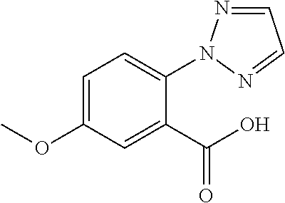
C1=C(OC)C=C(C(O)=O)C(N2N=CC=N2)=C1
